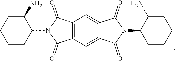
C1(N2C(=O)C3=C(C=C4C(=C3)C(=O)N(C3CCCCC3N)C4=O)C2=O)C(N)CCCC1
